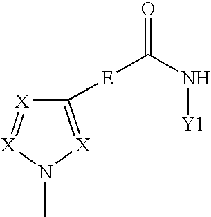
C1([E]C(=O)N[Y1])=[X]N(C)[X]=[X]1
